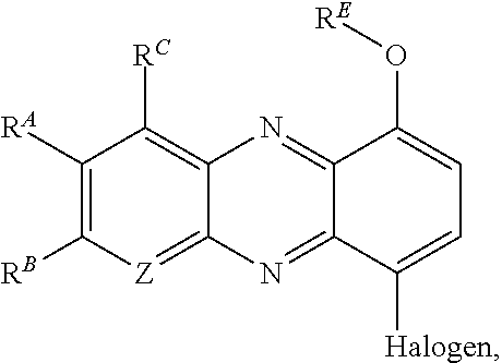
C1([RA])=C([RB])[Z]=C2C(=C1[RC])N=C1C(=N2)C([Halogen])=CC=C1O[RE]
